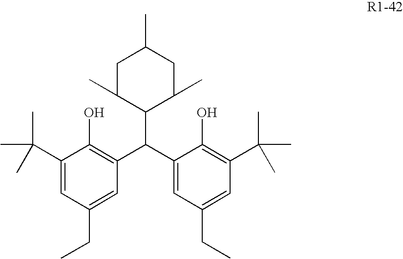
C1(C(C2=CC(CC)=CC(C(C)(C)C)=C2O)C2=C(O)C(C(C)(C)C)=CC(CC)=C2)C(C)CC(C)CC1C
